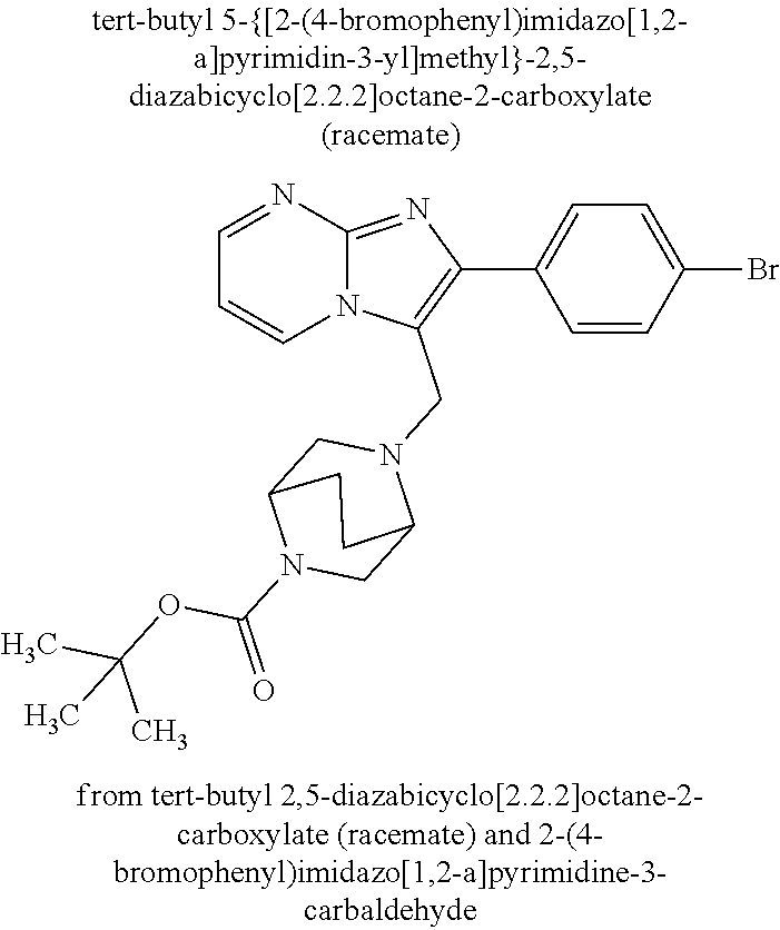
N12C(=NC(C3=CC=C(Br)C=C3)=C1CN1CC3N(C(=O)OC(C)(C)C)CC1CC3)N=CC=C2
